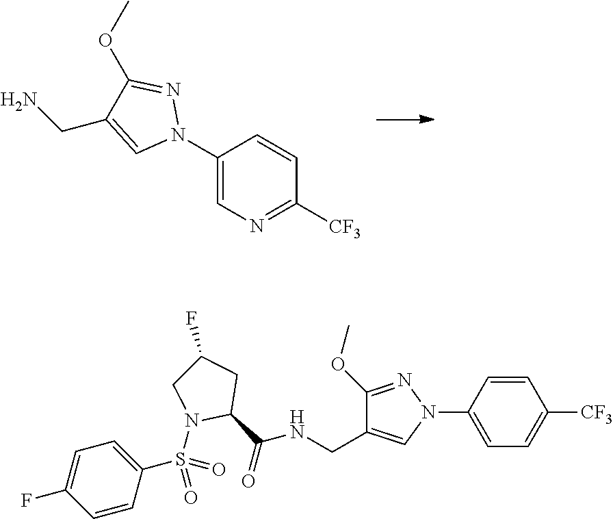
C1(N2N=C(OC)C(CN)=C2)=CN=C([CF3])C=C1.S(=O)(C1=CC=C(F)C=C1)(=O)N1C(C(NCC2=CN(C3=CC=C([CF3])C=C3)N=C2OC)=O)CC(F)C1
